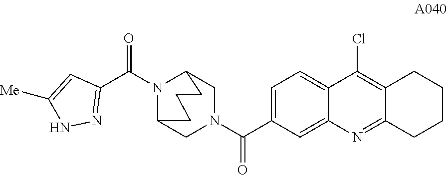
C1=C(C(N2CC3N(C(=O)C4=NNC([Me])=C4)C(C2)CCC3)=O)C=C2C(=C1)C(Cl)=C1C(=N2)CCCC1
